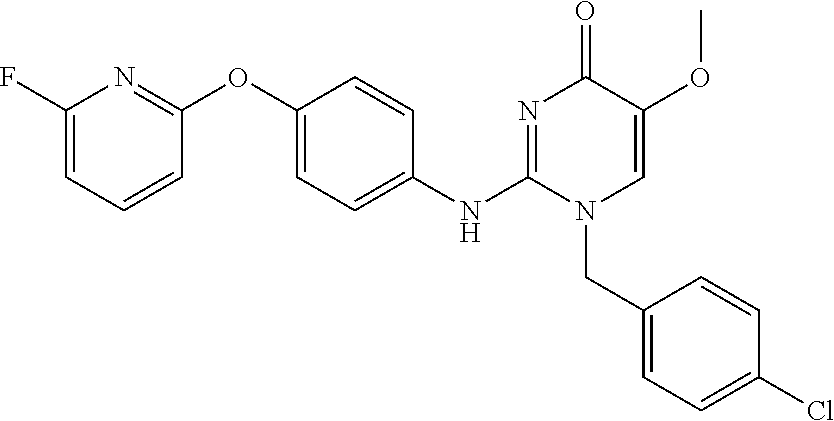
C1(F)=CC=CC(OC2=CC=C(NC3=NC(=O)C(OC)=CN3CC3=CC=C(Cl)C=C3)C=C2)=N1
